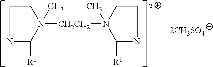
N1=C([R1])N(C)([CH2CH2]N2(C)C([R1])=NCC2)CC1
